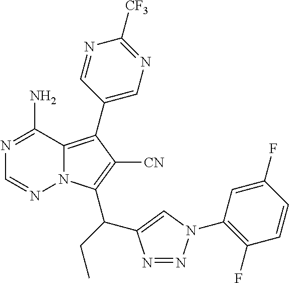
C1(C2=C3N(C(C(C4=CN(C5=C(F)C=CC(F)=C5)N=N4)CC)=C2[CN])N=CN=C3N)=CN=C([CF3])N=C1
